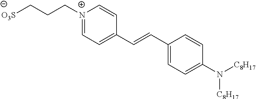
[O3S]CCC[N+]1=CC=C(C=CC2=CC=C(N([C8H17])[C8H17])C=C2)C=C1
